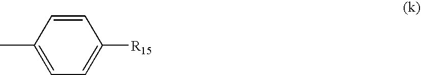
C1=CC(C)=CC=C1[R15]
